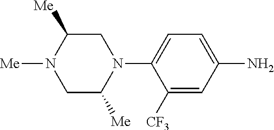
C1([CF3])=CC(N)=CC=C1N1CC([Me])N([Me])CC1[Me]
